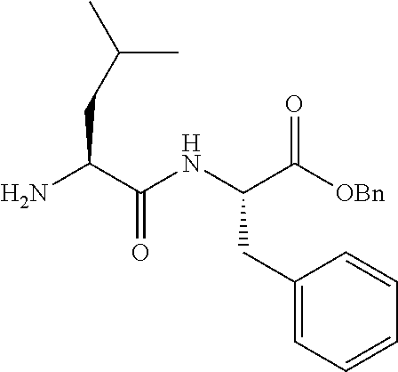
C1(CC(NC(C(N)CC(C)C)=O)C([OBn])=O)=CC=CC=C1
